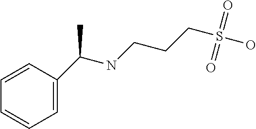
C1=CC=CC=C1C(NCCCS(O)(=O)=O)C
